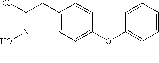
C(CC1=CC=C(OC2=C(F)C=CC=C2)C=C1)(Cl)=NO
